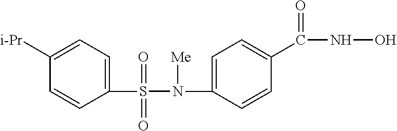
C1([i-Pr])=CC=C(S(=O)(=O)N(C2=CC=C(C(=O)NO)C=C2)[Me])C=C1
